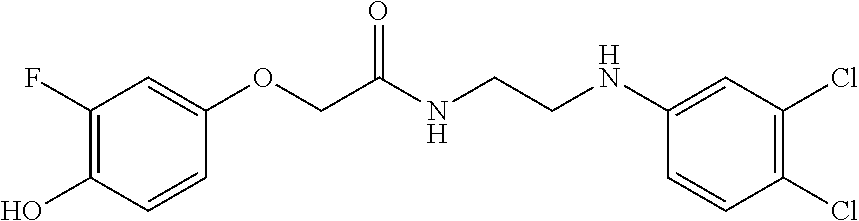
C1(O)=C(F)C=C(OCC(NCCNC2=CC(Cl)=C(Cl)C=C2)=O)C=C1
